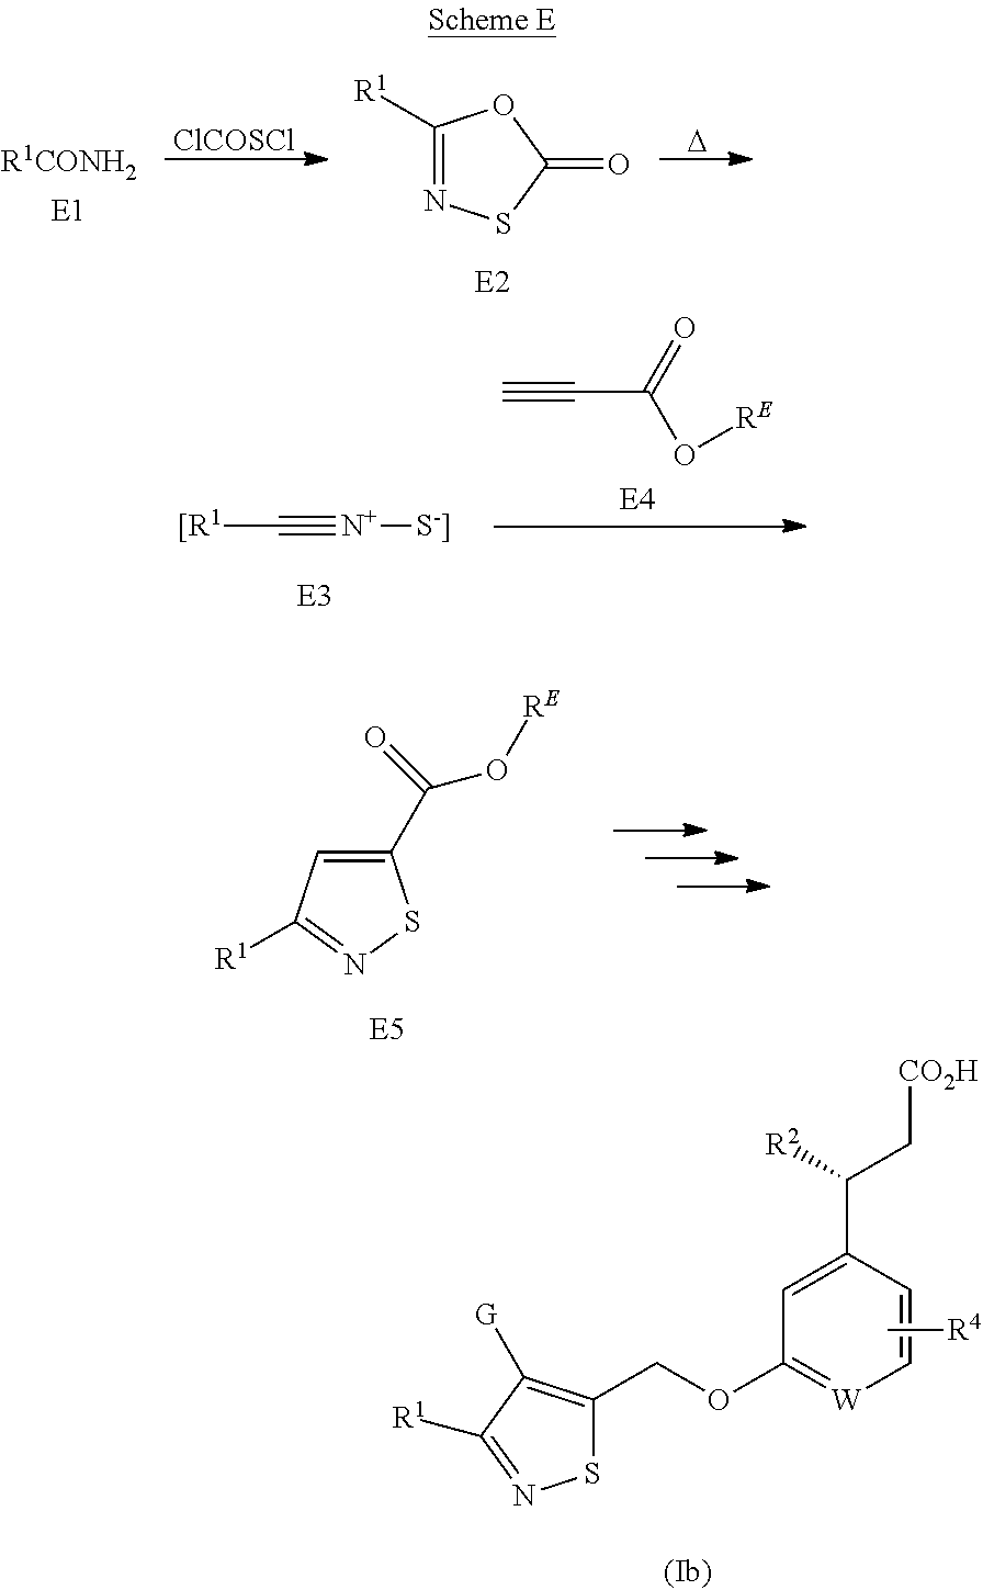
S1C(COC2=[W]C=CC(C([R2])C[CO2H])=C2)=C([G])C([R1])=N1.C[R4].[ClCOSCl].[R1CONH2].C1([R1])=NSC(=O)O1.[D].[[R1]C#[N+][S-]].C#CC(O[RE])=O.C1(C(O[RE])=O)=CC([R1])=NS1
